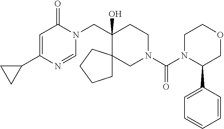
C1(C2=CC(=O)N(CC3(O)C4(CN(C(=O)N5C(C6=CC=CC=C6)COCC5)CC3)CCCC4)C=N2)CC1
